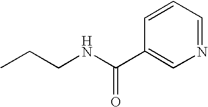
CCCNC(C1=CN=CC=C1)=O
